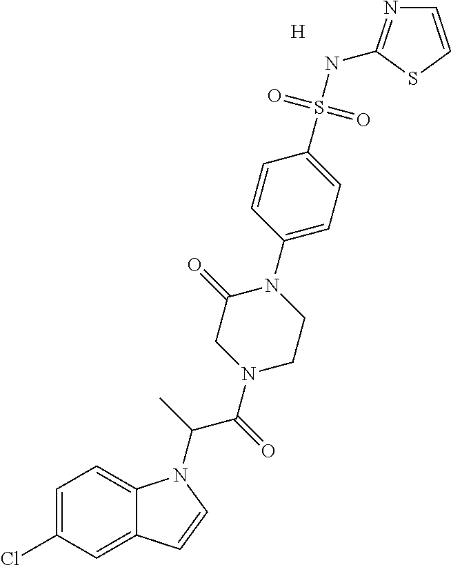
[H].C1=C(Cl)C=C2C(=C1)N(C(C)C(N1CCN(C3=CC=C(S(NC4=NC=CS4)(=O)=O)C=C3)C(=O)C1)=O)C=C2
